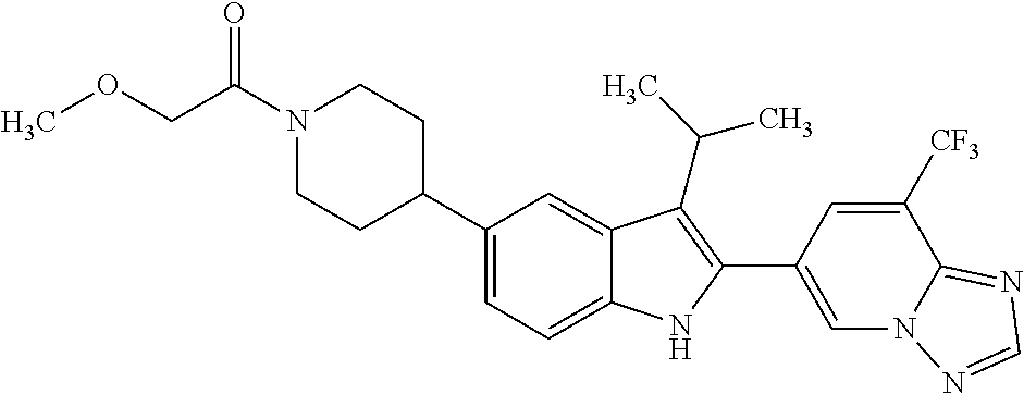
C(N1CCC(C2=CC=C3C(=C2)C(C(C)C)=C(C2=CN4C(=NC=N4)C([CF3])=C2)N3)CC1)(COC)=O
